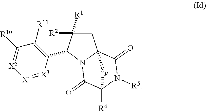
C1C([R2])([R1])C(C2=C([R11])C([R10])=[X5][X4]=[X3]2)N2C13C(=O)N([R5])C([R6])(C2=O)[Sp]3
